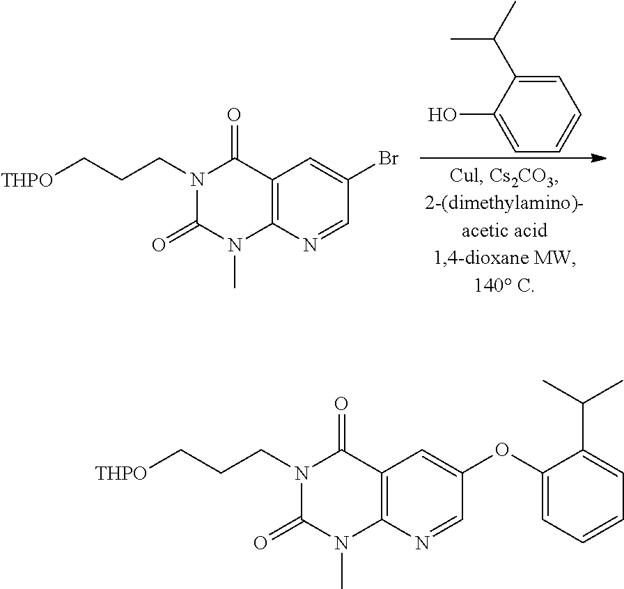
C1=C(C(C)C)C(O)=CC=C1.[THPO]CCCN1C(=O)N(C)C2=C(C1=O)C=C(Br)C=N2.[THPO]CCCN1C(=O)N(C)C2=C(C1=O)C=C(OC1=CC=CC=C1C(C)C)C=N2
